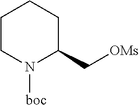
C([OMs])C1N([boc])CCCC1
